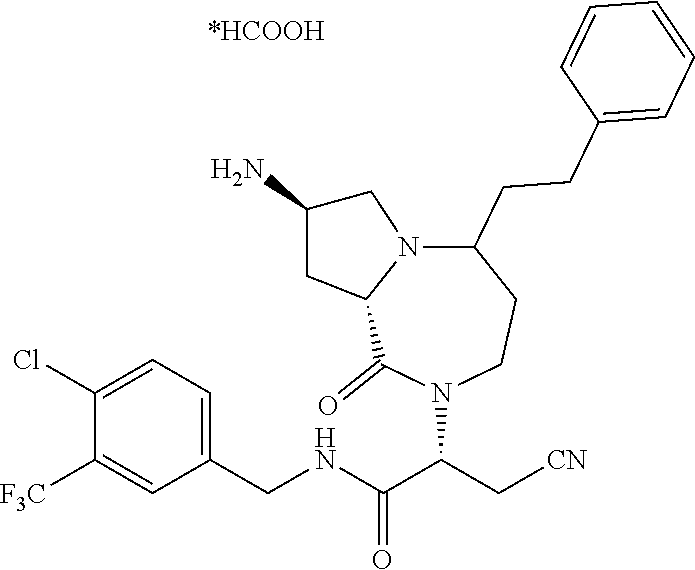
N12C(CCC3=CC=CC=C3)CCN(C(C[CN])C(NCC3=CC=C(Cl)C([F3C])=C3)=O)C(=O)C1CC(N)C2
